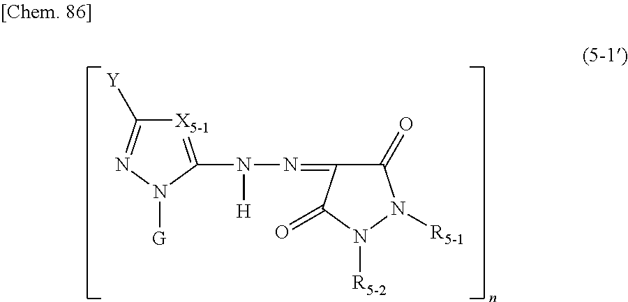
[X5-1]1=C(N(N=C2C(=O)N([R5-1])N([R5-2])C2=O)[H])N([G])N=C1[Y]
